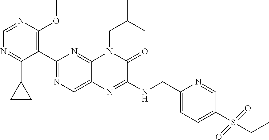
C1(C2=NC=C3C(=N2)N(CC(C)C)C(=O)C(NCC2=CC=C(S(CC)(=O)=O)C=N2)=N3)=C(OC)N=CN=C1C1CC1
